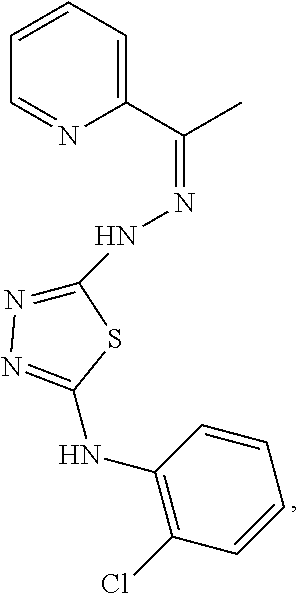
C1(C(C)=NNC2=NN=C(NC3=C(Cl)C=CC=C3)S2)=CC=CC=N1
